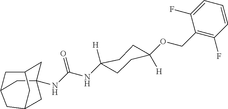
C1C2CC3(NC(=O)NC4([H])CCC([H])(OCC5=C(F)C=CC=C5F)CC4)CC1CC(C3)C2
